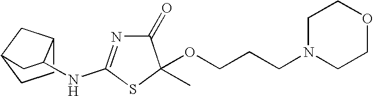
C1(=O)N=C(NC2C3CCC(C3)C2)SC1(OCCCN1CCOCC1)C
